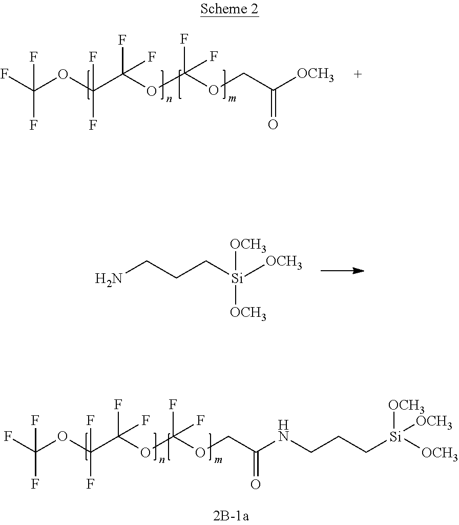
FC(OC(C(OC(OCC([OCH3])=O)(F)F)(F)F)(F)F)(F)F.NCCC[Si]([OCH3])([OCH3])[OCH3].FC(OC(C(OC(OCC(NCCC[Si]([OCH3])([OCH3])[OCH3])=O)(F)F)(F)F)(F)F)(F)F
